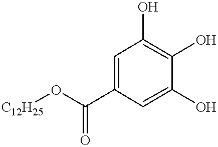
C1=C(O)C(O)=C(O)C=C1C(O[C12H25])=O
